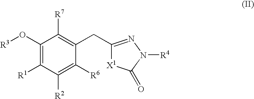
C1(O[R3])=C([R1])C([R2])=C([R6])C(CC2=NN([R4])C(=O)[X1]2)=C1[R7]
